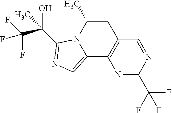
N1=C(C(F)(F)F)N=CC2=C1C1=CN=C(C(O)(C(F)(F)F)C)N1C(C)C2
